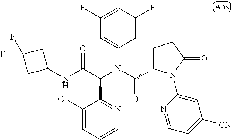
C1(F)=CC(F)=CC(N(C(=O)C2CCC(=O)N2C2=CC([CN])=CC=N2)C(C(NC2CC(F)(F)C2)=O)C2=NC=CC=C2Cl)=C1
